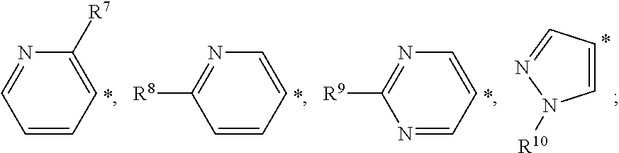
C1=CC=C([R7])N=C1.C1=CC=CN=C1[R8].N1=CC=CN=C1[R9].C1=CC=NN1[R10]
